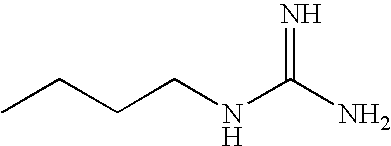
CCCCNC(N)=N
